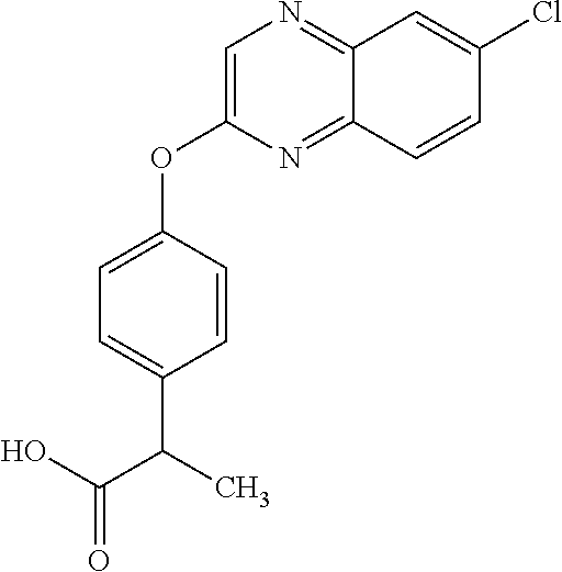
C1=C(OC2=CC=C(C(C(O)=O)C)C=C2)N=C2C(=N1)C=C(Cl)C=C2
